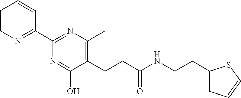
C1=CN=C(C2=NC(C)=C(CCC(NCCC3=CC=CS3)=O)C(O)=N2)C=C1
